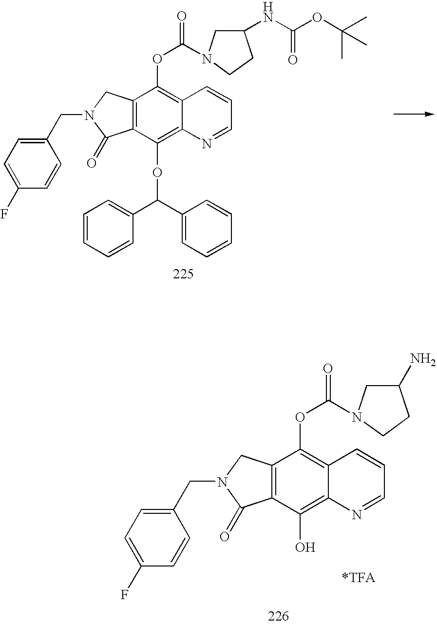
C12=C(C(OC(C3=CC=CC=C3)C3=CC=CC=C3)=C3C(=C1OC(=O)N1CC(NC(OC(C)(C)C)=O)CC1)C=CC=N3)C(=O)N(CC1=CC=C(F)C=C1)C2.C12=C(C(O)=C3C(=C1OC(=O)N1CC(N)CC1)C=CC=N3)C(=O)N(CC1=CC=C(F)C=C1)C2
